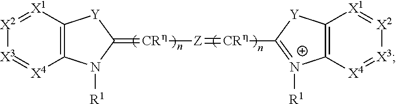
C12=C([X1]=[X2][X3]=[X4]1)[Y]C(=[CRh][Z]=[CRh]C1=[N+]([R1])C3=C([X1]=[X2][X3]=[X4]3)[Y]1)N2[R1]
